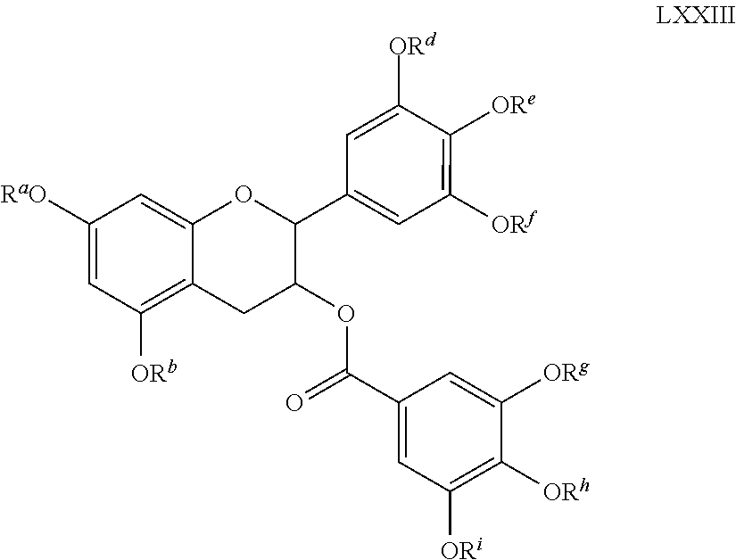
C1=C([ORd])C([ORe])=C([ORf])C=C1C1OC2=CC([RaO])=CC([ORb])=C2CC1OC(C1=CC([ORi])=C([ORh])C([ORg])=C1)=O
